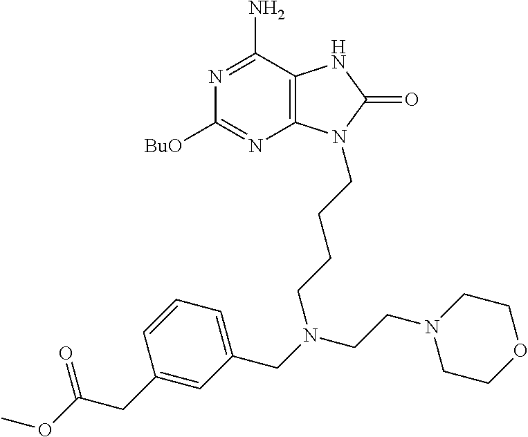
C12=C(C(N)=NC([BuO])=N1)NC(=O)N2CCCCN(CC1=CC=CC(CC(OC)=O)=C1)CCN1CCOCC1
